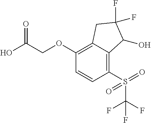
C1(OCC(O)=O)=C2C(=C(S(=O)(=O)C(F)(F)F)C=C1)C(O)C(F)(F)C2
